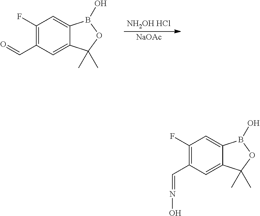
[NH2OH HCl].[NaOAc].C1(F)=C(C=O)C=C2C(=C1)B(O)OC2(C)C.C1(F)=C(C=NO)C=C2C(=C1)B(O)OC2(C)C
